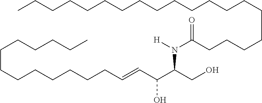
C(C(C(CO)N(C(CCCCCCCCCCCCCCCCCCC)=O)[H])O)=CCCCCCCCCCCCCC
